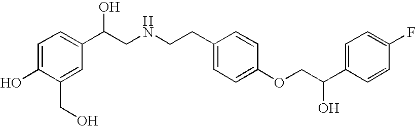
C1=C(O)C(CO)=CC(C(CNCCC2=CC=C(OCC(C3=CC=C(F)C=C3)O)C=C2)O)=C1
